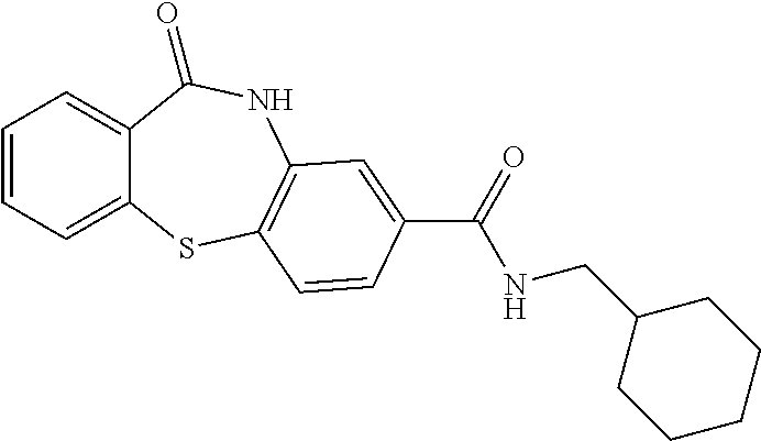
C1=CC=C2C(=C1)C(=O)NC1=C(S2)C=CC(C(=O)NCC2CCCCC2)=C1
